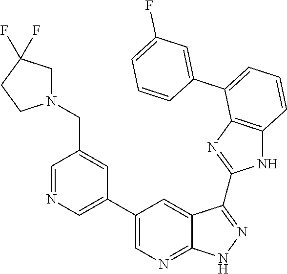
C1=NC=C(C2=CN=C3C(=C2)C(C2=NC4=C(N2)C=CC=C4C2=CC(F)=CC=C2)=NN3)C=C1CN1CC(F)(F)CC1
